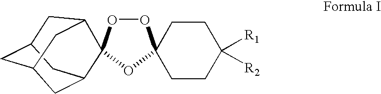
O1OC2(OC13CCC([R1])([R2])CC3)C1CC3CC(C1)CC2C3
